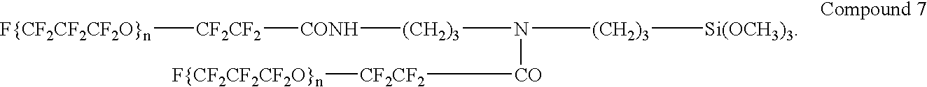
[F{CF2CF2CF2O}n][CF2CF2][CONH][(CH2)3]N([(CH2)3][Si(OCH3)3])[CO][CF2CF2][F{CF2CF2CF2O}n]
